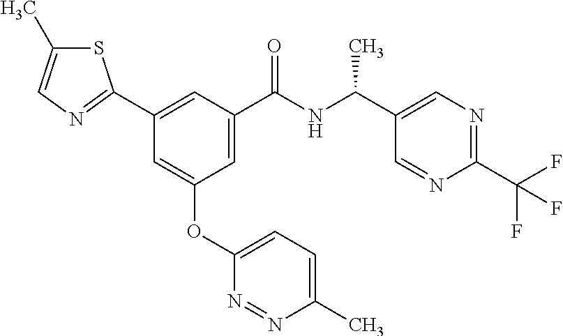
C1=C(C(NC(C2=CN=C(C(F)(F)F)N=C2)C)=O)C=C(C2=NC=C(C)S2)C=C1OC1=CC=C(C)N=N1
